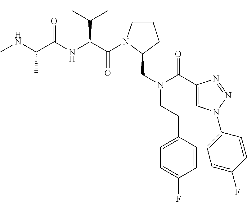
C(C(NC(C(NC)C)=O)C(C)(C)C)(=O)N1CCCC1CN(CCC1=CC=C(F)C=C1)C(=O)C1=CN(C2=CC=C(F)C=C2)N=N1
